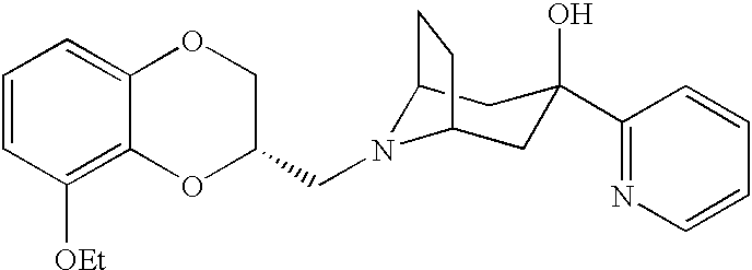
C12N(CC3COC4=CC=CC([OEt])=C4O3)C(CC(O)(C3=NC=CC=C3)C1)CC2
